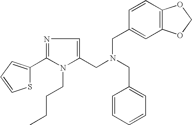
N1=C(C2=CC=CS2)N(CCCC)C(CN(CC2=CC3=C(C=C2)OCO3)CC2=CC=CC=C2)=C1
